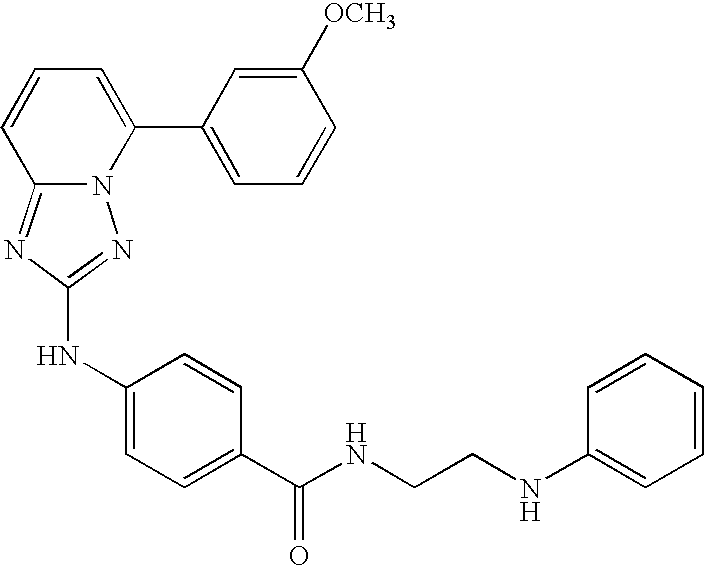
C12=NC(NC3=CC=C(C(NCCNC4=CC=CC=C4)=O)C=C3)=NN1C(C1=CC=CC([OCH3])=C1)=CC=C2
